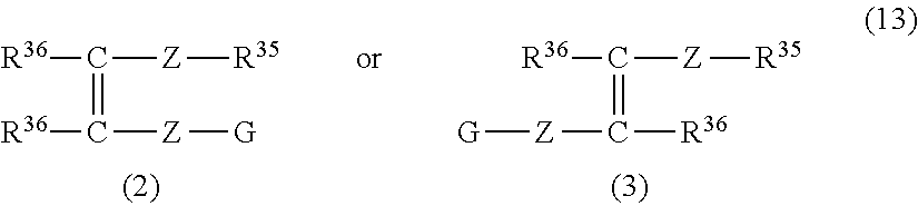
[R36]C([Z][R35])=C([Z][G])[R36].[R36]C([Z][R35])=C([R36])[Z][G]
